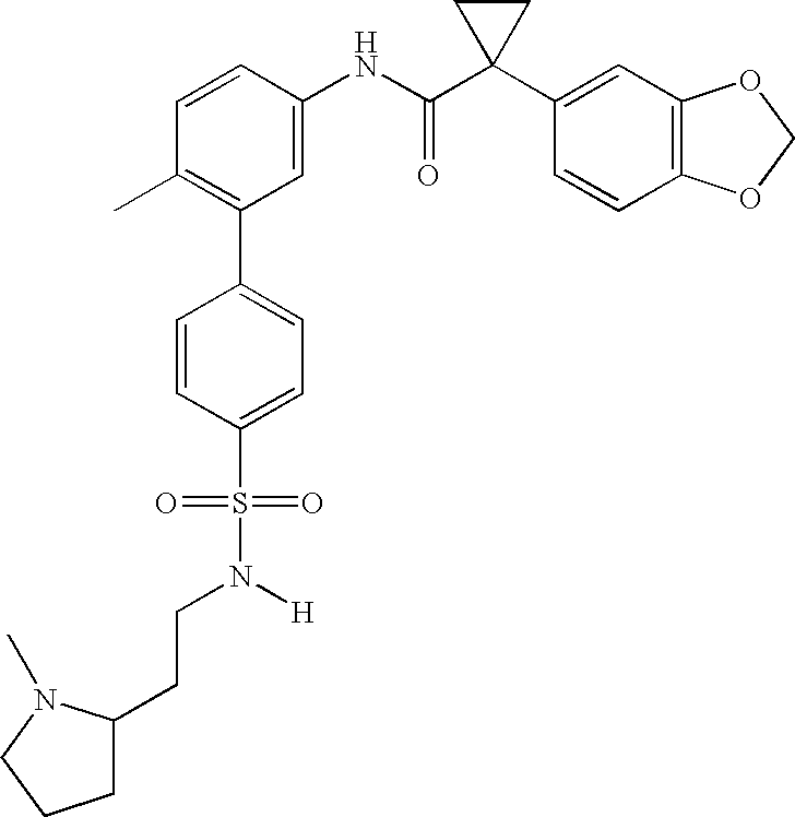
C1(C2=C(C)C=CC(NC(C3(C4=CC5=C(C=C4)OCO5)CC3)=O)=C2)=CC=C(S(=O)(=O)N([H])CCC2CCCN2C)C=C1
